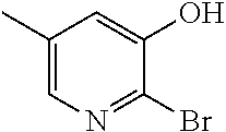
C1(C)=CN=C(Br)C(O)=C1
